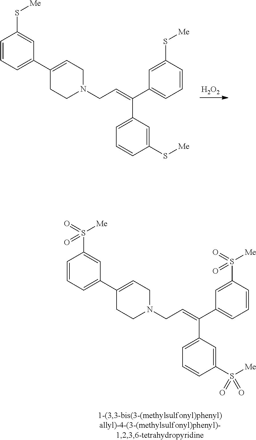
C1(C2=CC=CC(S[Me])=C2)=CCN(CC=C(C2=CC=CC(S[Me])=C2)C2=CC=CC(S[Me])=C2)CC1.[H2O2].C1(C2=CC=CC(S([Me])(=O)=O)=C2)=CCN(CC=C(C2=CC=CC(S([Me])(=O)=O)=C2)C2=CC=CC(S([Me])(=O)=O)=C2)CC1
